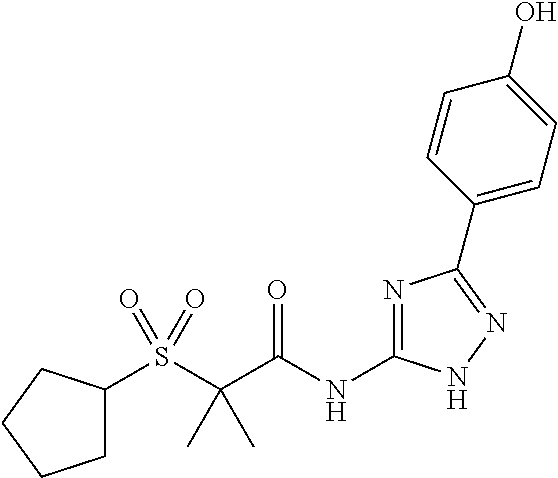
C1(S(C(C(NC2=NC(C3=CC=C(O)C=C3)=NN2)=O)(C)C)(=O)=O)CCCC1
